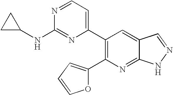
C1(C2=C(C3=CC=NC(NC4CC4)=N3)C=C3C(=N2)NN=C3)=CC=CO1
